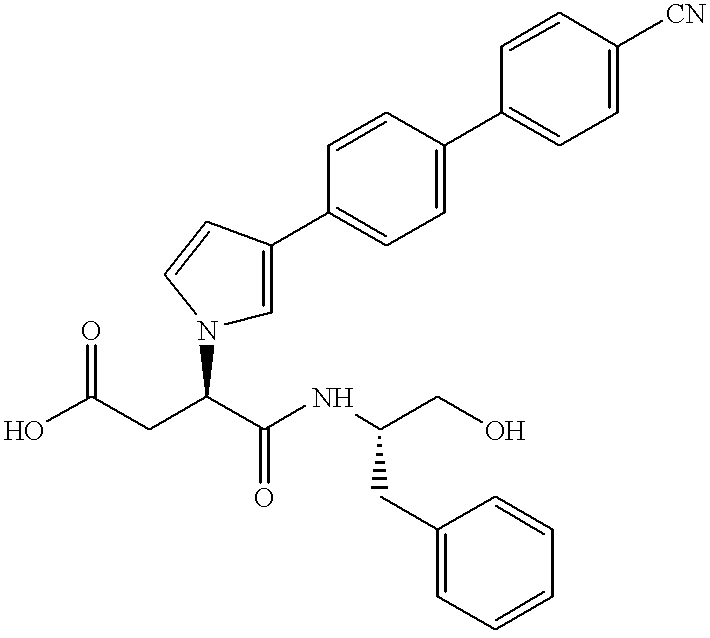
OC(CC(C(NC(CC1=CC=CC=C1)CO)=O)N1C=C(C2=CC=C(C3=CC=C([CN])C=C3)C=C2)C=C1)=O
